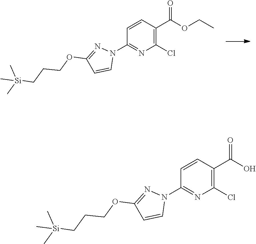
C[Si](CCCOC1=NN(C2=NC(Cl)=C(C(=O)OCC)C=C2)C=C1)(C)C.C[Si](CCCOC1=NN(C2=NC(Cl)=C(C(=O)O)C=C2)C=C1)(C)C
